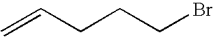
C=CCCCBr
